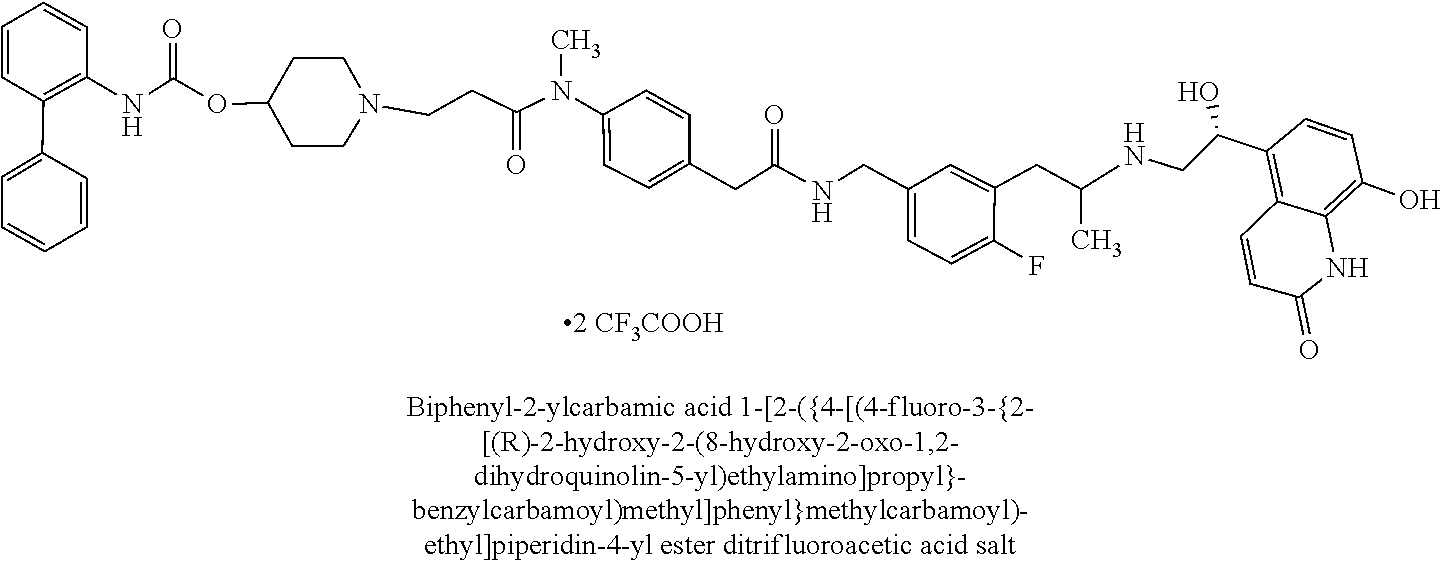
C1=CC(O)=C2C(=C1C(CNC(CC1=CC(CNC(CC3=CC=C(N(C)C(CCN4CCC(OC(NC5=C(C6=CC=CC=C6)C=CC=C5)=O)CC4)=O)C=C3)=O)=CC=C1F)C)O)C=CC(=O)N2
